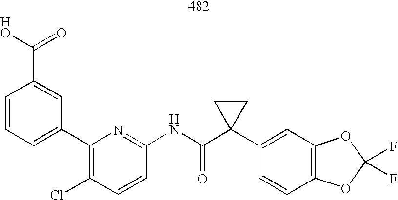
OC(C1=CC(C2=C(Cl)C=CC(NC(C3(C4=CC5=C(C=C4)OC(F)(F)O5)CC3)=O)=N2)=CC=C1)=O
